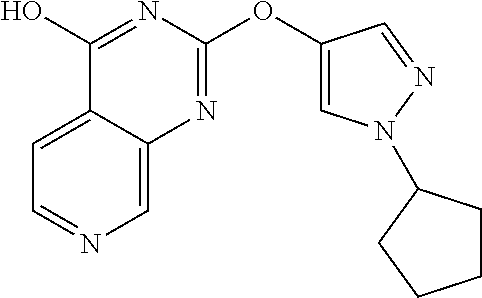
C1=NC=C2C(=C1)C(O)=NC(OC1=CN(C3CCCC3)N=C1)=N2
